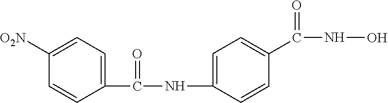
C1([O2N])=CC=C(C(NC2=CC=C(C(NO)=O)C=C2)=O)C=C1
